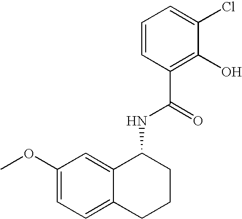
C12=CC(OC)=CC=C1CCCC2NC(=O)C1=C(O)C(Cl)=CC=C1
